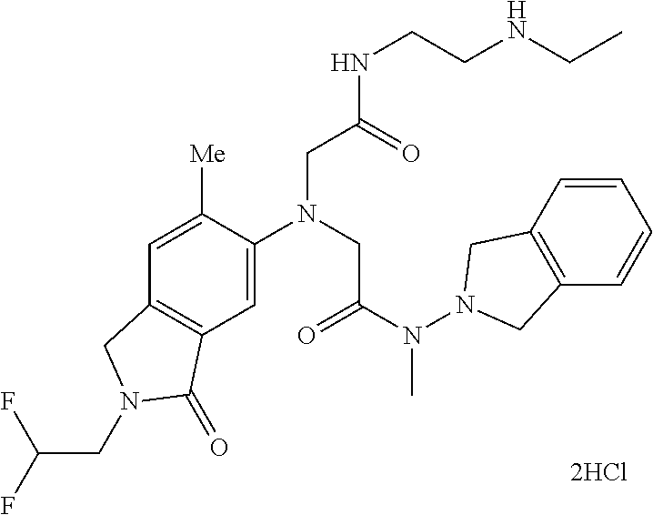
C1=C([Me])C(N(CC(N(N2CC3=C(C2)C=CC=C3)C)=O)CC(NCCNCC)=O)=CC2=C1CN(CC(F)F)C2=O
